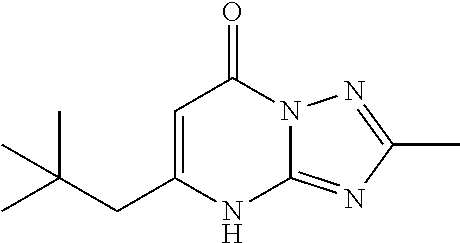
C1(CC(C)(C)C)=CC(=O)N2C(=NC(C)=N2)N1
